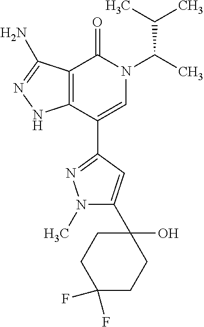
C12=C(C(C3=NN(C)C(C4(O)CCC(F)(F)CC4)=C3)=CN(C(C)C(C)C)C1=O)NN=C2N
